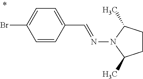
C1CC(C)N(N=CC2=CC=C(Br)C=C2)C1C
